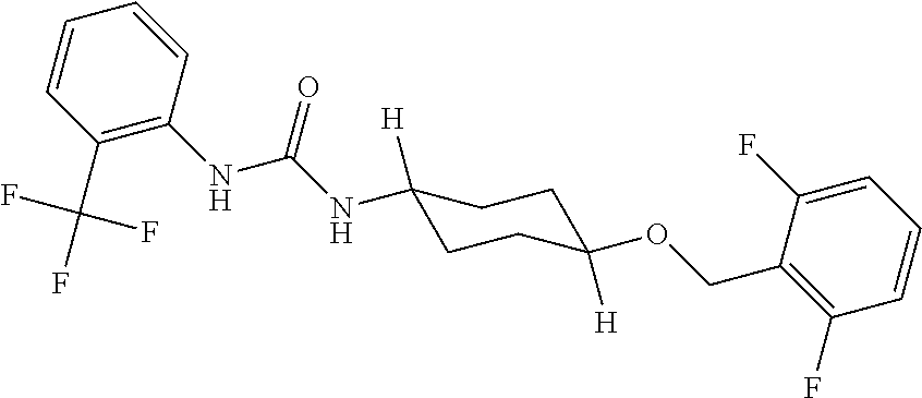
C1(NC(NC2=C(C(F)(F)F)C=CC=C2)=O)([H])CCC([H])(OCC2=C(F)C=CC=C2F)CC1
